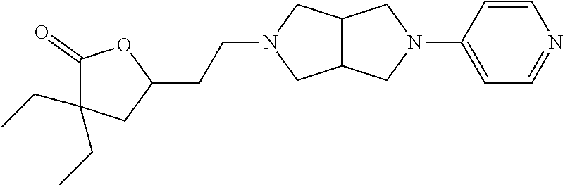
C12C(CN(C3=CC=NC=C3)C1)CN(CCC1OC(=O)C(CC)(CC)C1)C2
